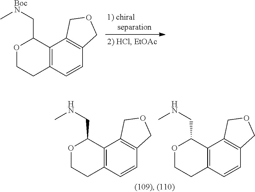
C12=C(C=CC3=C1COC3)CCOC2C[BocN]C.C12=C(C=CC3=C1COC3)CCOC2CNC.C12=C(C=CC3=C1COC3)CCOC2CNC
